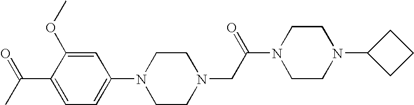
N1(C2=CC=C(C(C)=O)C(OC)=C2)CCN(CC(N2CCN(C3CCC3)CC2)=O)CC1
